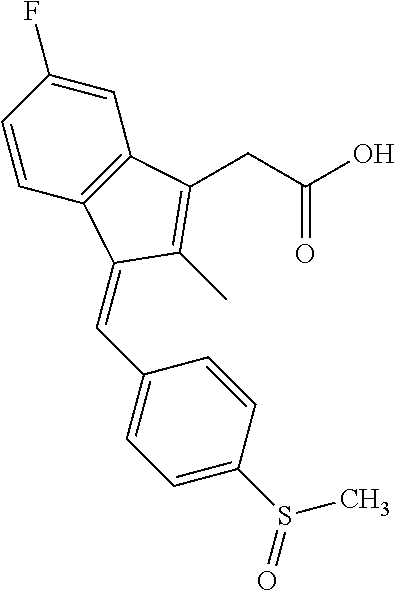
C1=CC(F)=CC2=C1C(=CC1=CC=C(S(=O)C)C=C1)C(C)=C2CC(O)=O
